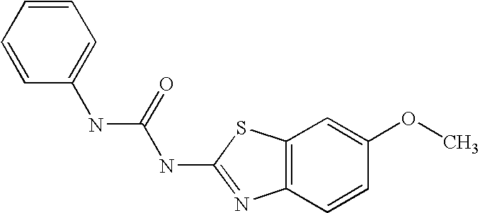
C1=CC=CC(NC(NC2=NC3=C(C=C(OC)C=C3)S2)=O)=C1
